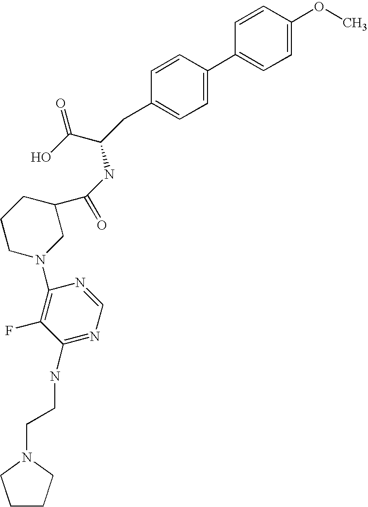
C1=CC(OC)=CC=C1C1=CC=C(CC(C(=O)O)NC(C2CCCN(C3=C(F)C(NCCN4CCCC4)=NC=N3)C2)=O)C=C1
